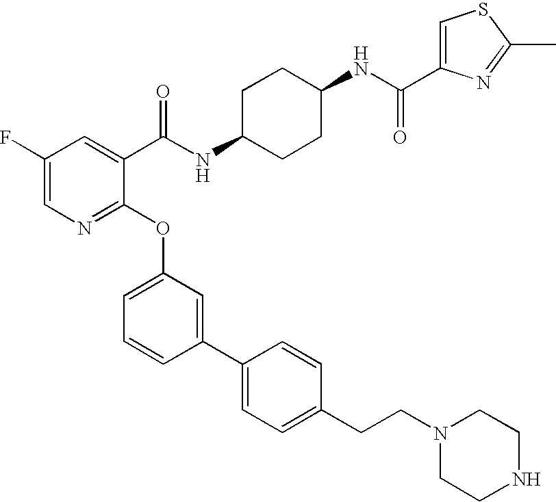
C(NC1CCC(NC(C2=CC(F)=CN=C2OC2=CC=CC(C3=CC=C(CCN4CCNCC4)C=C3)=C2)=O)CC1)(=O)C1=CSC(C)=N1
